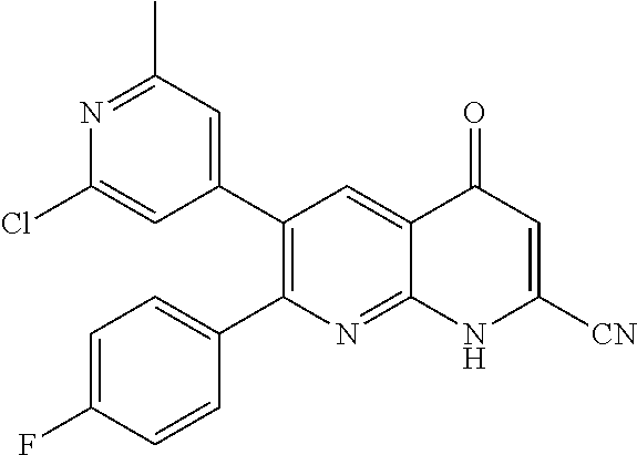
N1=C(C)C=C(C2=C(C3=CC=C(F)C=C3)N=C3C(=C2)C(=O)C=C([CN])N3)C=C1Cl
